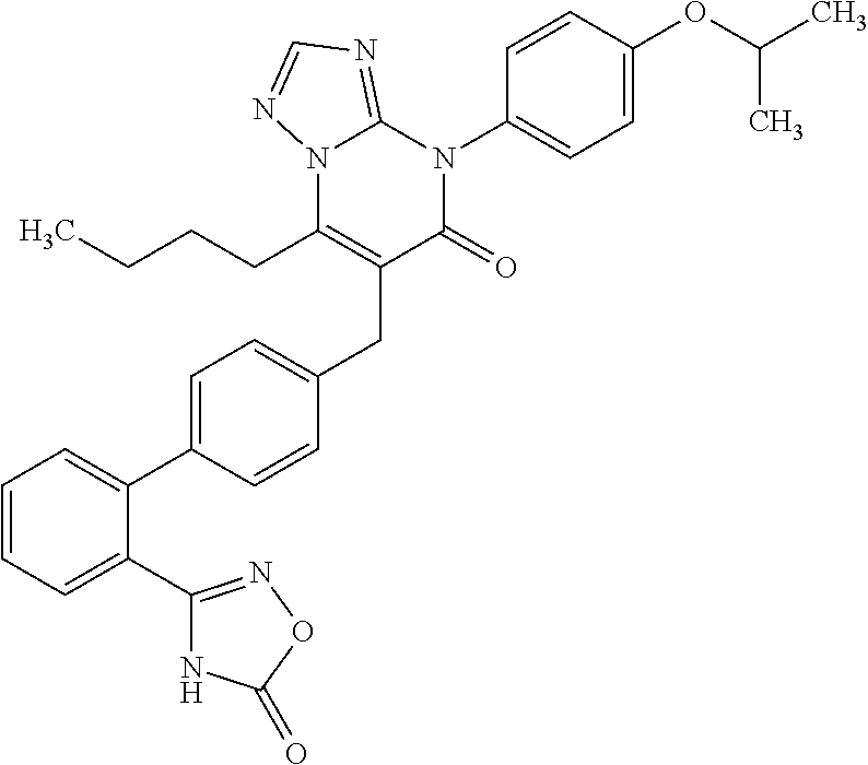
C1=C(C2=CC=CC=C2C2=NOC(=O)N2)C=CC(CC2=C(CCCC)N3C(=NC=N3)N(C3=CC=C(OC(C)C)C=C3)C2=O)=C1
